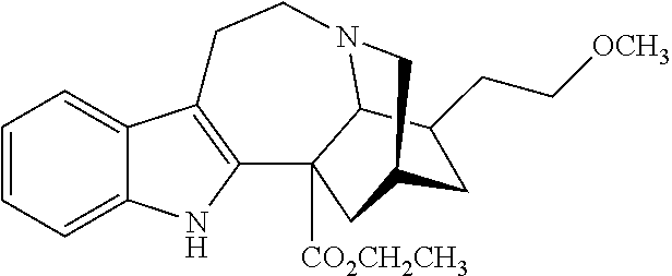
C1=CC=C2C(=C1)C1=C(N2)C2([CO2CH2CH3])C3N(CC1)CC(C2)CC3CC[OCH3]
